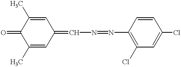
C1(C)=CC(=CN=NC2=C(Cl)C=C(Cl)C=C2)C=C(C)C1=O
